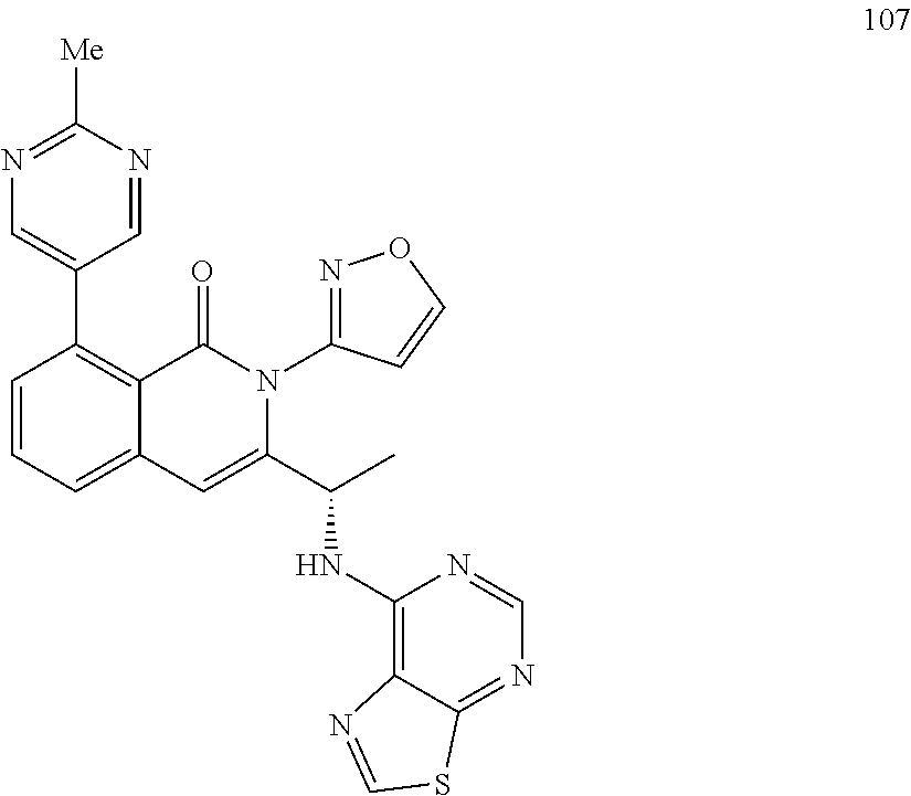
C1=CC=C2C(=C1C1=CN=C([Me])N=C1)C(=O)N(C1=NOC=C1)C(C(C)NC1=C3C(=NC=N1)SC=N3)=C2
